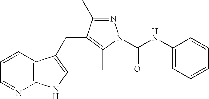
C1=CC2=C(N=C1)NC=C2CC1=C(C)N(C(NC2=CC=CC=C2)=O)N=C1C
